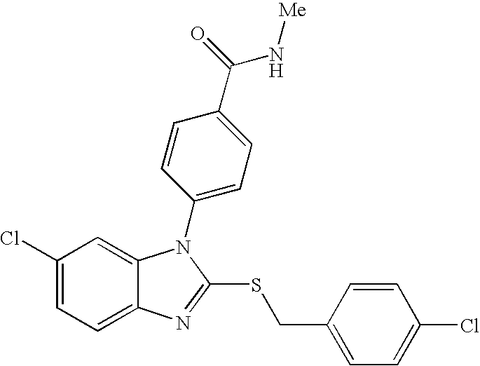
C1(Cl)=CC=C2C(=C1)N(C1=CC=C(C(N[Me])=O)C=C1)C(SCC1=CC=C(Cl)C=C1)=N2
